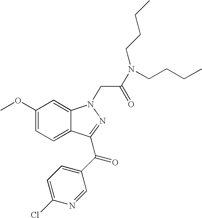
C1(OC)=CC=C2C(=C1)N(CC(N(CCCC)CCCC)=O)N=C2C(C1=CC=C(Cl)N=C1)=O
